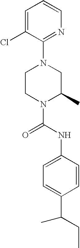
N1(C(NC2=CC=C(C(C)CC)C=C2)=O)C(C)CN(C2=NC=CC=C2Cl)CC1
